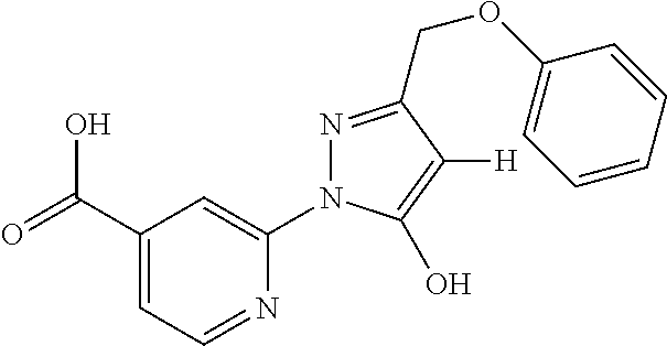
C1(C(=O)O)=CC=NC(N2N=C(COC3=CC=CC=C3)C([H])=C2O)=C1
